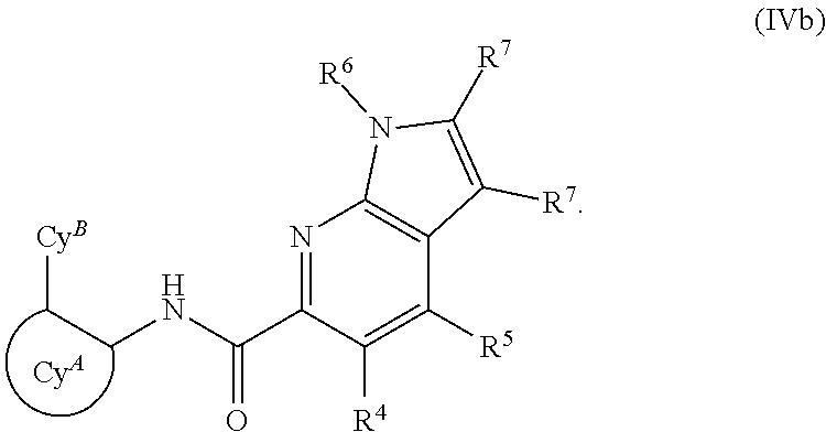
N1=C(C(NCC[CyB])=O)C([R4])=C([R5])C2=C1N([R6])C([R7])=C2[R7].[CyA]
